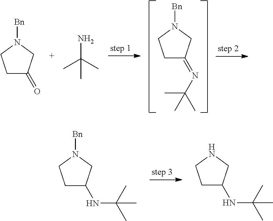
C1C(=O)CN([Bn])C1.NC(C)(C)C.C1C(=NC(C)(C)C)CN([Bn])C1.C1C(NC(C)(C)C)CN([Bn])C1.C1C(NC(C)(C)C)CNC1
